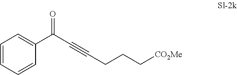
C1=C(C(C#CCCC[CO2Me])=O)C=CC=C1
